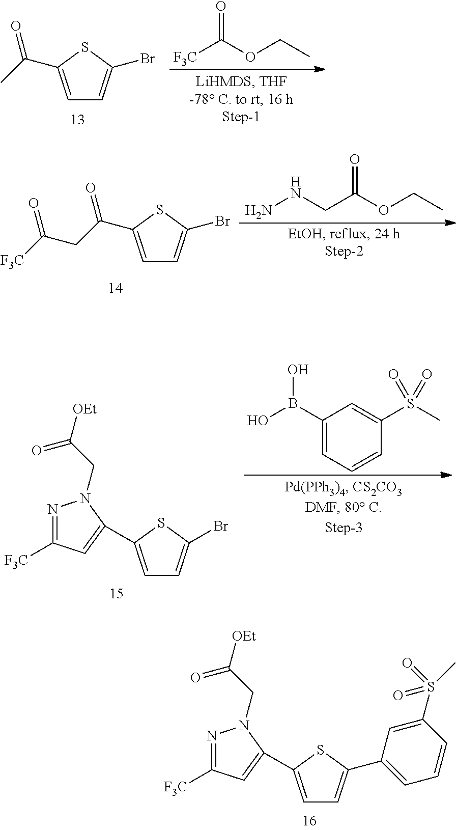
C1=C(C(C)=O)SC(Br)=C1.O=C(OCC)[F3C].C1=C(C(CC([F3C])=O)=O)SC(Br)=C1.O=C(OCC)CNN.N1=C([F3C])C=C(C2=CC=C(C3=CC=CC(S(=O)(=O)C)=C3)S2)N1CC([OEt])=O.N1=C([F3C])C=C(C2=CC=C(Br)S2)N1CC([OEt])=O.C1(B(O)O)=CC=CC(S(C)(=O)=O)=C1
